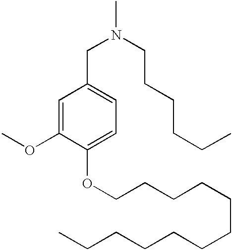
N(CC1=CC=C(OCCCCCCCCCCCC)C(OC)=C1)(C)CCCCCC
